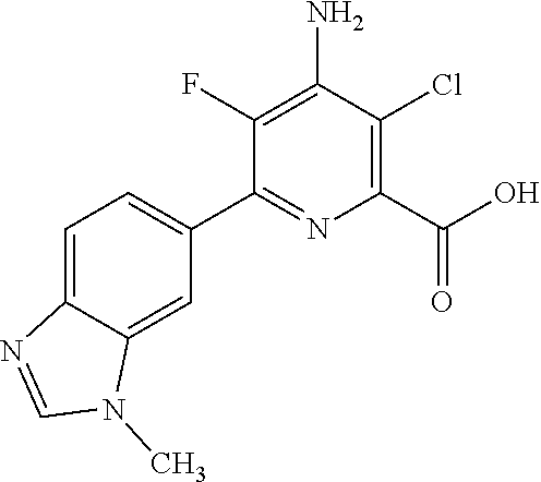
C1(C2=CC=C3C(=C2)N(C)C=N3)=NC(C(=O)O)=C(Cl)C(N)=C1F
